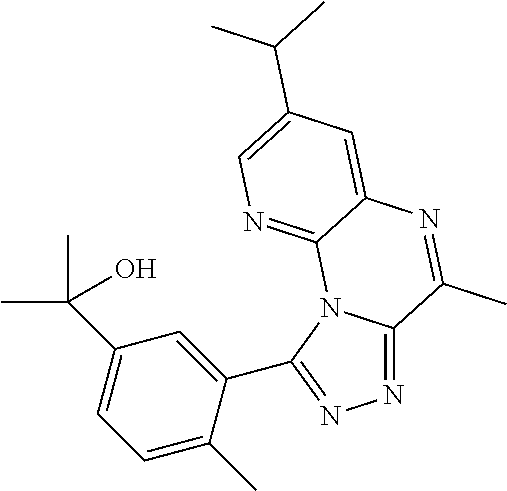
N1=C2N(C(C3=CC(C(C)(C)O)=CC=C3C)=N1)C1=NC=C(C(C)C)C=C1N=C2C
